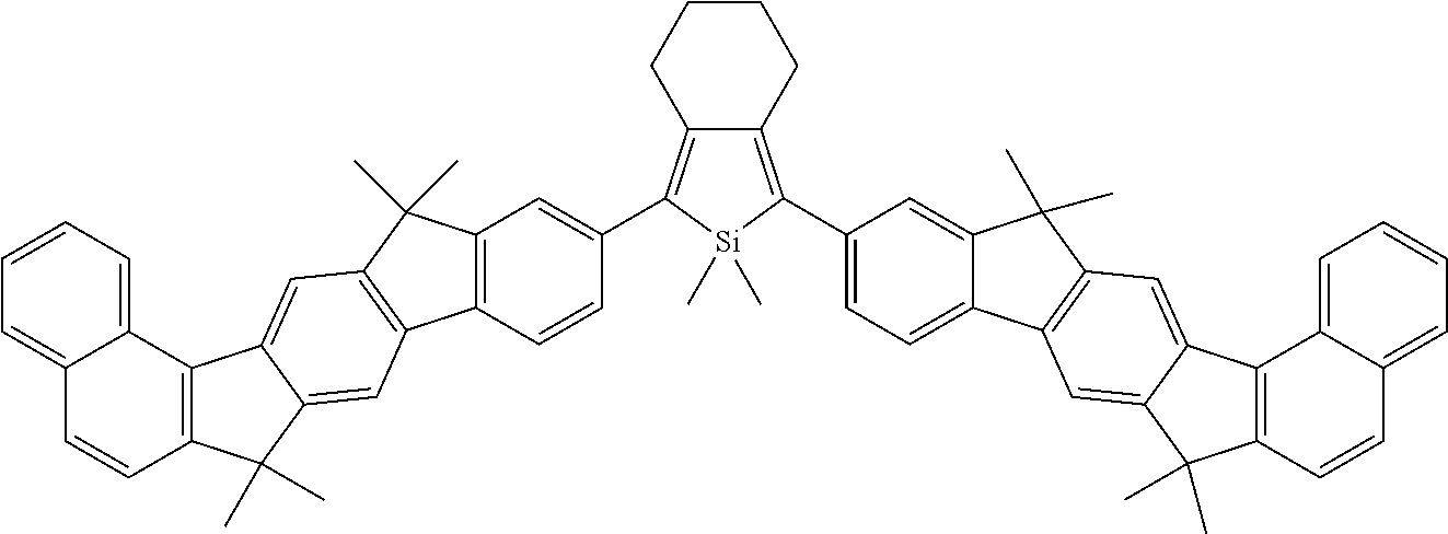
C12=C(C=CC(C3=C4C(=C(C5=CC=C6C(=C5)C(C)(C)C5=C6C=C6C(=C5)C5=C(C6(C)C)C=CC6=CC=CC=C56)[Si]3(C)C)CCCC4)=C1)C1=C(C2(C)C)C=C2C(=C1)C(C)(C)C1=C2C2=CC=CC=C2C=C1
